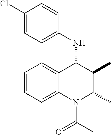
C1=CC=C2C(=C1)C(NC1=CC=C(Cl)C=C1)C(C)C(C)N2C(C)=O
